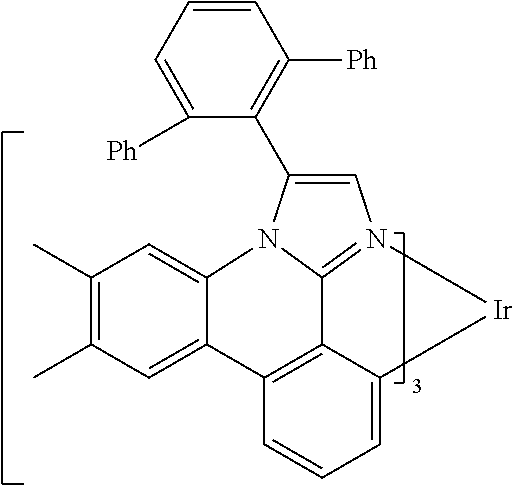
C1(C)=C(C)C=C2C(=C1)N1C3=N(C=C1C1=C([Ph])C=CC=C1[Ph])[Ir]C1=CC=CC2=C13
